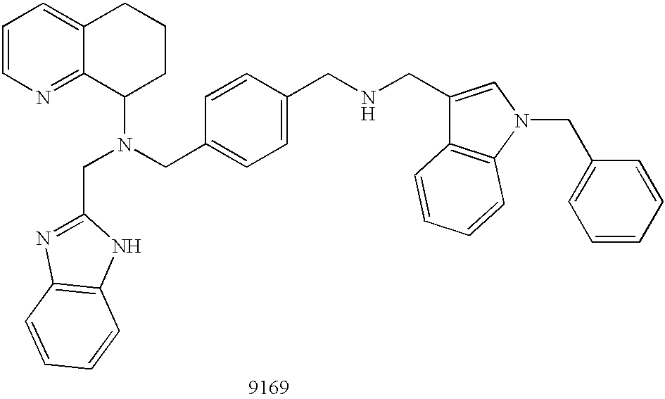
C1=CN=C2C(=C1)CCCC2N(CC1=CC=C(CNCC2=CN(CC3=CC=CC=C3)C3=C2C=CC=C3)C=C1)CC1=NC2=C(N1)C=CC=C2
